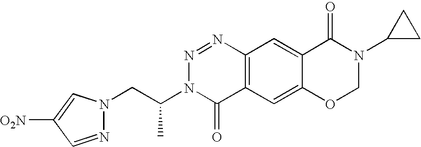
C12=C(C=C3C(=C1)C(=O)N(C1CC1)CO3)C(=O)N(C(CN1N=CC([O2N])=C1)C)N=N2
